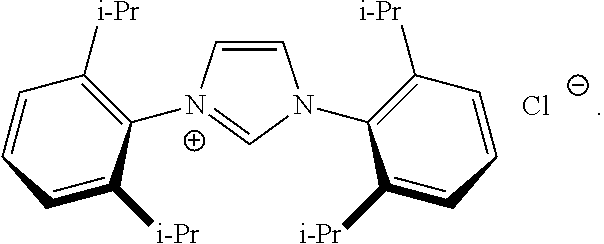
C1=C[N+](C2=C([i-Pr])C=CC=C2[i-Pr])=CN1C1=C([i-Pr])C=CC=C1[i-Pr].[Cl-]
